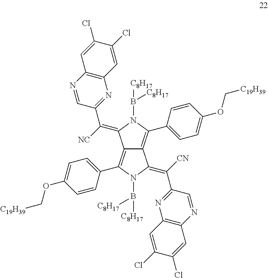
C12=C(C3=CC=C(OC[C19H39])C=C3)N(B([C8H17])[C8H17])C(=C(C3=NC4=C(N=C3)C=C(Cl)C(Cl)=C4)[CN])C1=C(C1=CC=C(OC[C19H39])C=C1)N(B([C8H17])[C8H17])C2=C([NC])C1=NC2=C(N=C1)C=C(Cl)C(Cl)=C2
